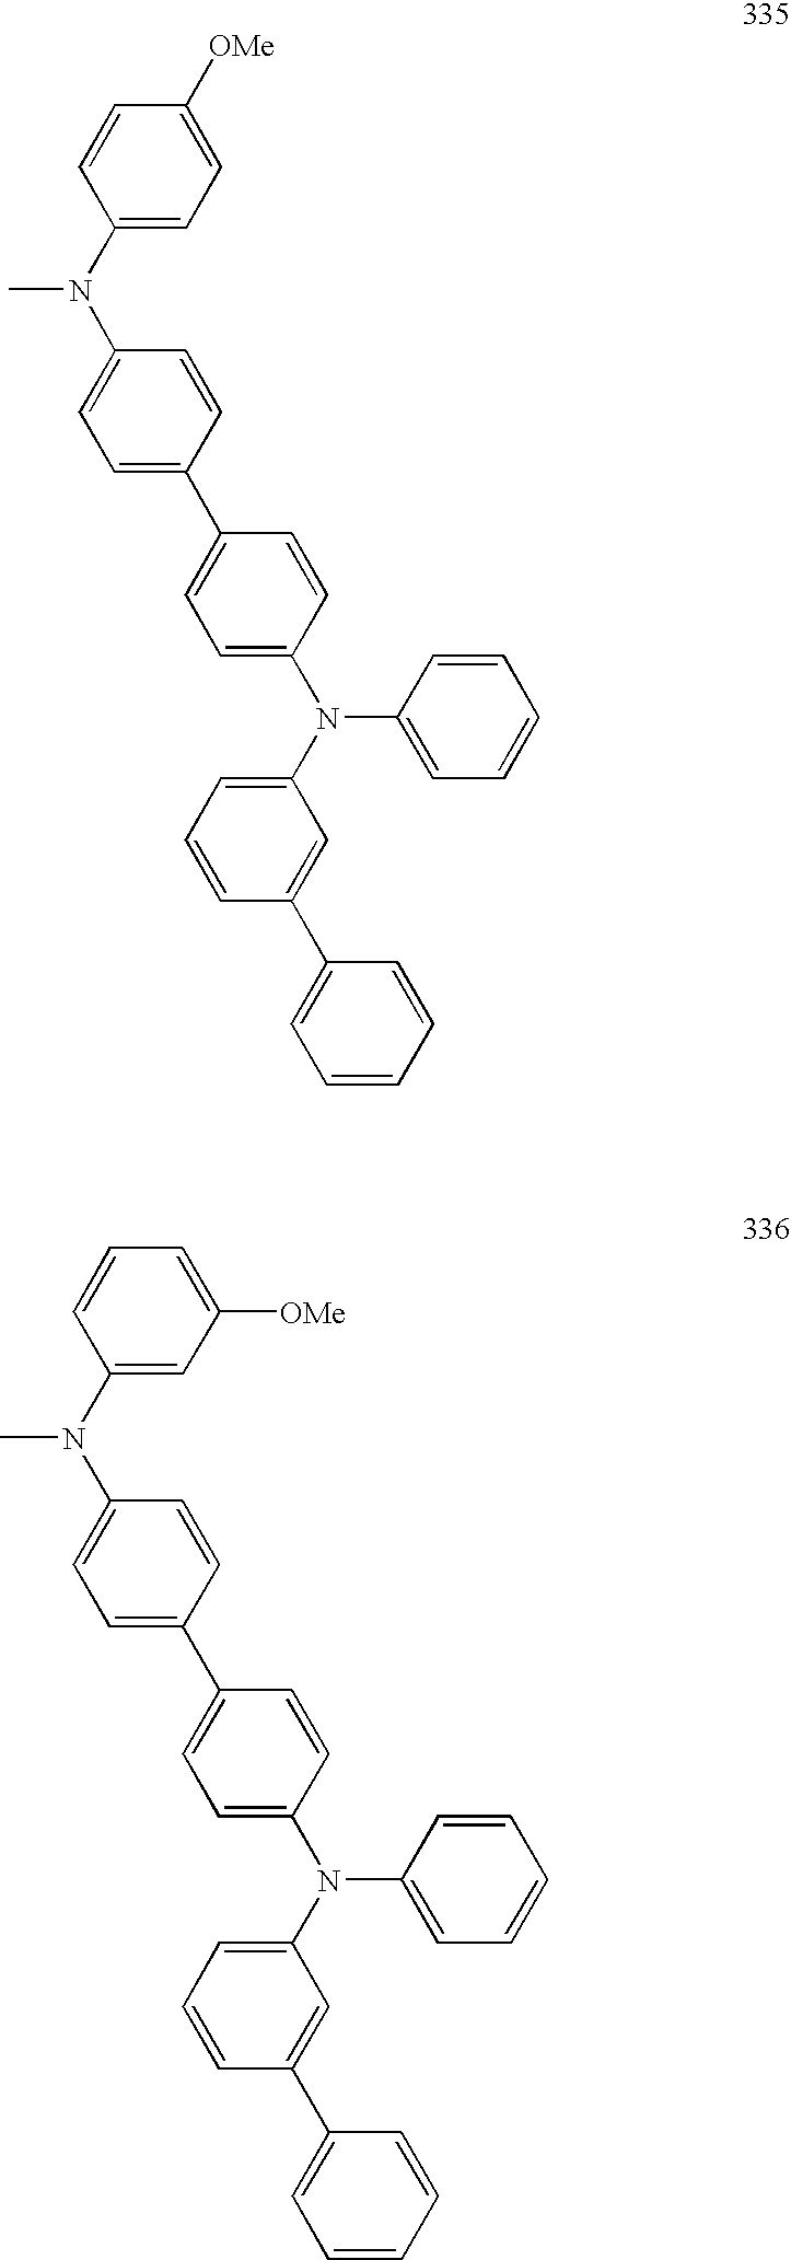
C1(C2=CC=C(N(C3=CC=CC(C4=CC=CC=C4)=C3)C3=CC=CC=C3)C=C2)=CC=C(N(C2=CC=C([OMe])C=C2)C)C=C1.C1(C2=CC=C(N(C3=CC=CC(C4=CC=CC=C4)=C3)C3=CC=CC=C3)C=C2)=CC=C(N(C2=CC([OMe])=CC=C2)C)C=C1
